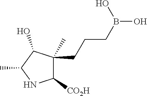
C(CB(O)O)CC1(C)C([CO2H])NC(C)C1O
